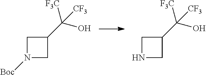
N1([Boc])CC(C(O)([F3C])[CF3])C1.N1CC(C(O)([F3C])[CF3])C1
